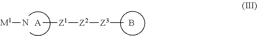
[A][Z1][Z2][Z3]C.B.N[M1]
